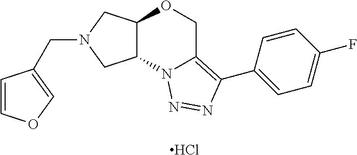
Cl.C(N1CC2C(C1)N1C(=C(C3=CC=C(F)C=C3)N=N1)CO2)C1=COC=C1
